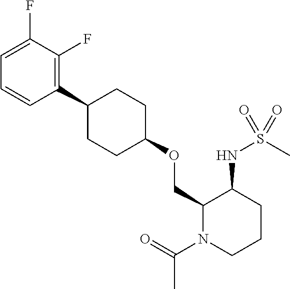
C1=C(F)C(F)=C(C2CCC(OCC3N(C(=O)C)CCCC3NS(C)(=O)=O)CC2)C=C1
